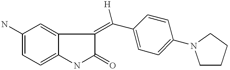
C1(N)=CC=C2C(=C1)C(=C(C1=CC=C(N3CCCC3)C=C1)[H])C(=O)N2
